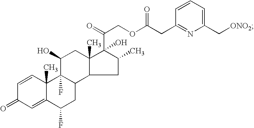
C1=CC2(C)C(=CC1=O)C(F)CC1C2(F)C(O)CC2(C)C(O)(C(COC(CC3=NC(C[ONO2])=CC=C3)=O)=O)C(C)CC12
